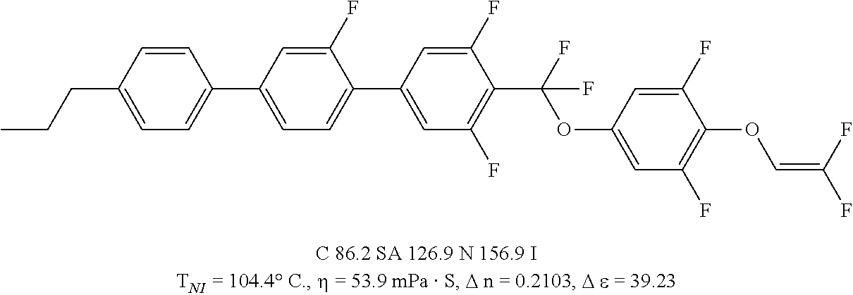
C1=CC(CCC)=CC=C1C1=CC=C(C2=CC(F)=C(C(F)(OC3=CC(F)=C(OC=C(F)F)C(F)=C3)F)C(F)=C2)C(F)=C1
